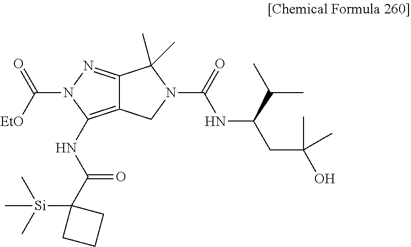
C12=C(NC(C3([Si](C)(C)C)CCC3)=O)N(C(=O)[EtO])N=C1C(C)(C)N(C(=O)NC(CC(C)(O)C)C(C)C)C2
